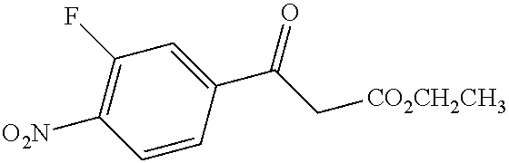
[O2N]C1=C(F)C=C(C(C[CO2CH2CH3])=O)C=C1
